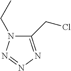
C1(CCl)=NN=NN1CC
